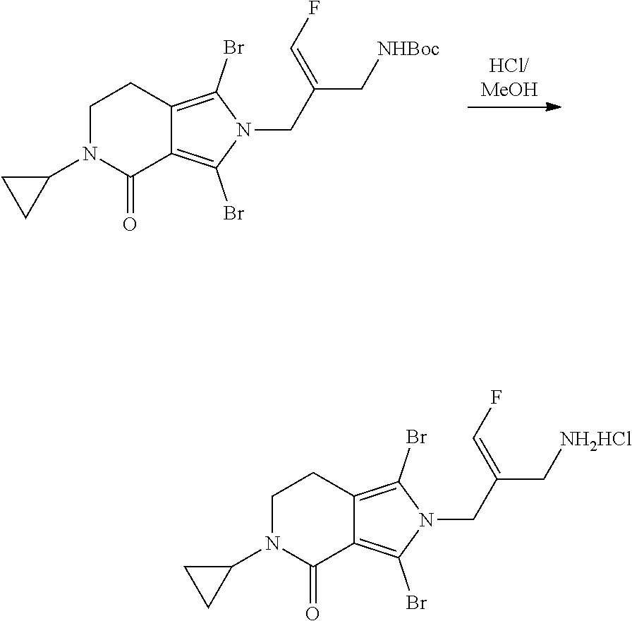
[HCl/MeOH].C1N(C2CC2)C(=O)C2=C(Br)N(CC(C[NHBoc])=CF)C(Br)=C2C1.C1N(C2CC2)C(=O)C2=C(Br)N(CC(C[NH2HCl])=CF)C(Br)=C2C1
